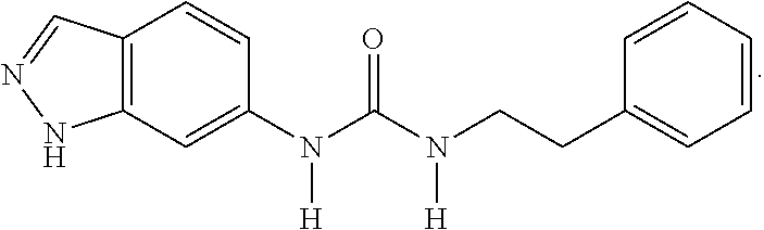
C12=C(C=C(N(C(N([H])CCC3=CC=CC=C3)=O)[H])C=C1)NN=C2
